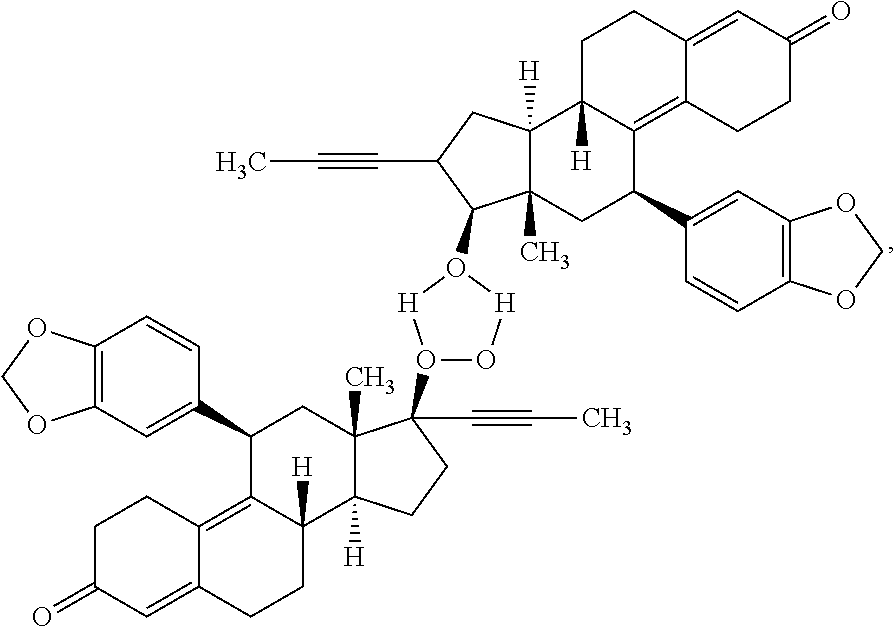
C12=C(C=C(C3C4=C5C(=CC(=O)CC5)CCC4([H])C4([H])C(C)(C3)C(O3O[H]O(C5C6(C)C([H])(C7([H])C(=C8C(=CC(=O)CC8)CC7)C(C7=CC8=C(C=C7)OCO8)C6)CC5C#CC)[H]3)(C#CC)CC4)C=C1)OCO2
